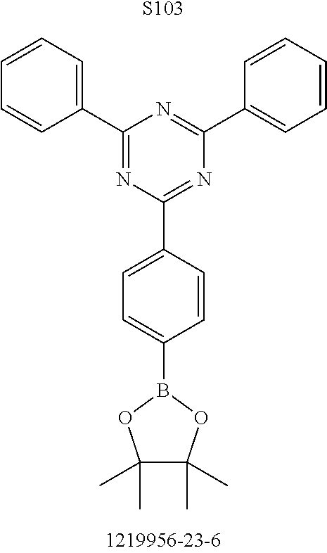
[S103].C1(B2OC(C)(C)C(C)(C)O2)=CC=C(C2=NC(C3=CC=CC=C3)=NC(C3=CC=CC=C3)=N2)C=C1
